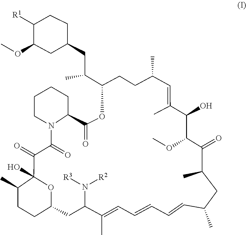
COC1C(=O)C(C)CC(C)C=CC=CC=C(C)C(N([R2])[R3])CC2CCC(C)C(O)(C(=O)C(=O)N3C(C(=O)OC(C(CC4CC(OC)C([R1])CC4)C)CCC(C)C=C(C)C1O)CCCC3)O2
